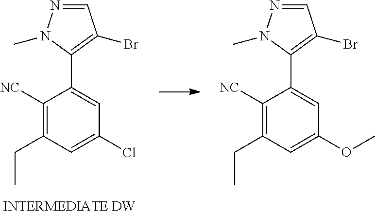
C1([NC])=C(CC)C=C(Cl)C=C1C1=C(Br)C=NN1C.C1([NC])=C(CC)C=C(OC)C=C1C1=C(Br)C=NN1C
